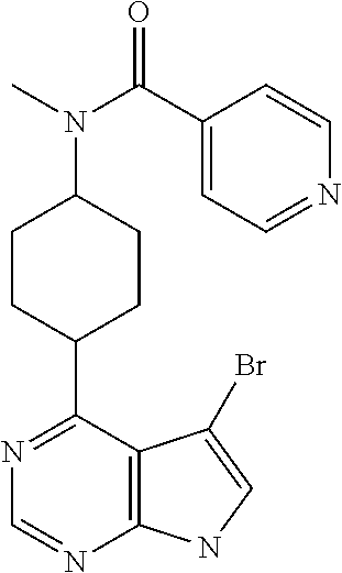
C1(C2CCC(N(C)C(C3=CC=NC=C3)=O)CC2)=NC=NC2=C1C(Br)=CN2
